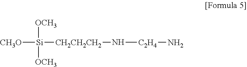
[Si]([OCH3])([CH3O])([CH2CH2CH2]N[C2H4]N)[OCH3]
